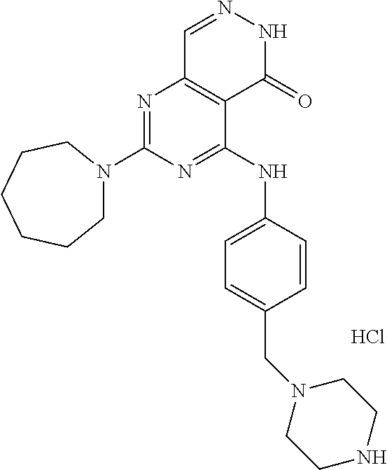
N1=C(NC2=CC=C(CN3CCNCC3)C=C2)C2=C(N=C1N1CCCCCC1)C=NNC2=O.Cl
